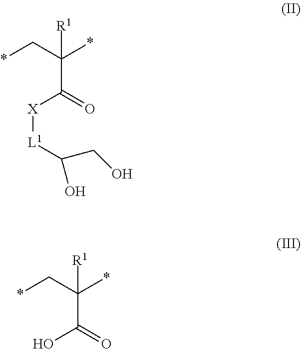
[R1]C(C*)(*)C(=O)[X][L1]C(O)CO.[R1]C(C*)(*)C(=O)O
